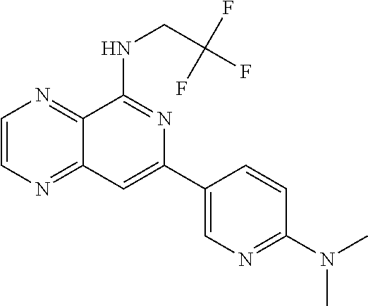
C1=CN=C2C(=N1)C(NCC(F)(F)F)=NC(C1=CN=C(N(C)C)C=C1)=C2
